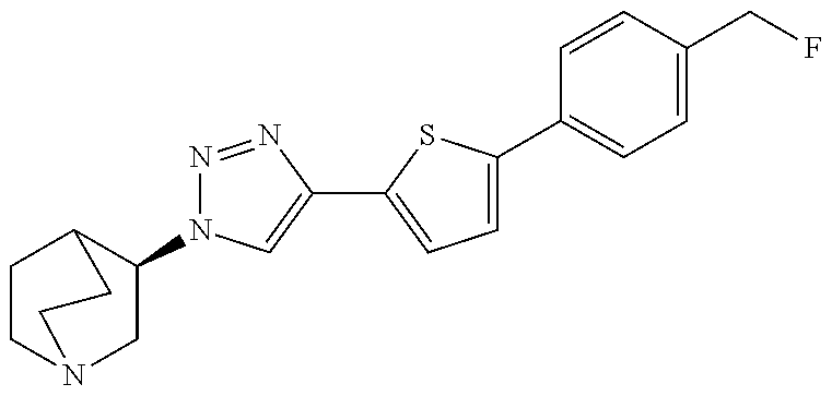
C1(N2N=NC(C3=CC=C(C4=CC=C(CF)C=C4)S3)=C2)CN2CCC1CC2
